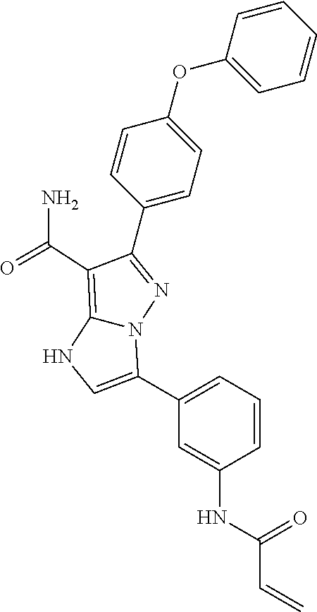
C1=CC=CC(OC2=CC=C(C3=NN4C(=C3C(=O)N)NC=C4C3=CC=CC(NC(C=C)=O)=C3)C=C2)=C1
